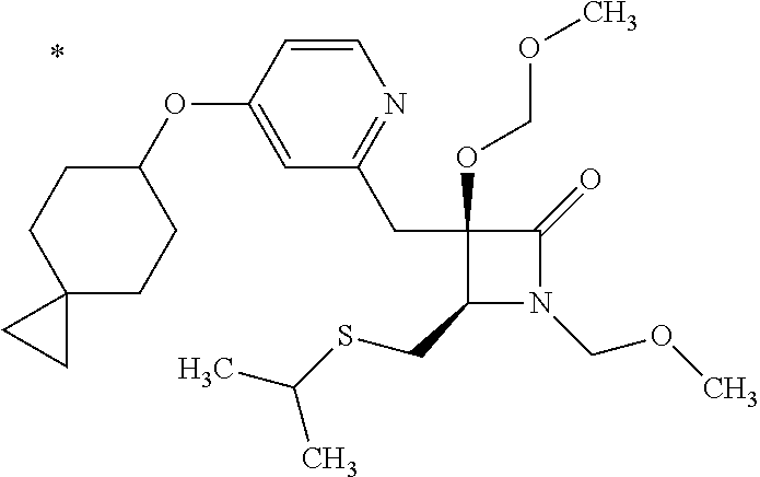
C1(CC2=NC=CC(OC3CCC4(CC3)CC4)=C2)(OCOC)C(CSC(C)C)N(COC)C1=O
